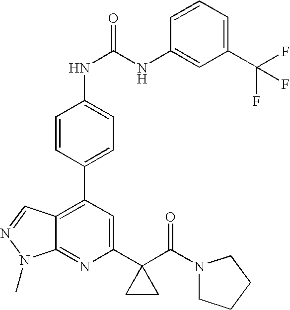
C1=CC(C2=C3C(=NC(C4(C(N5CCCC5)=O)CC4)=C2)N(C)N=C3)=CC=C1NC(NC1=CC(C(F)(F)F)=CC=C1)=O
